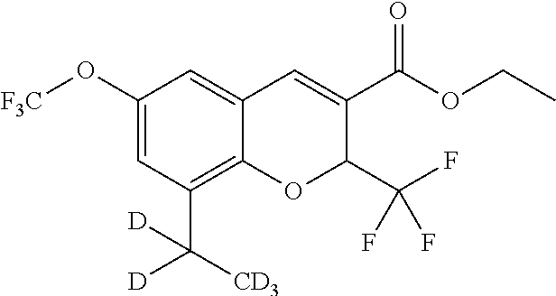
C1(O[F3C])=CC(C([CD3])([D])[D])=C2C(=C1)C=C(C(OCC)=O)C(C(F)(F)F)O2
